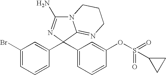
C1(Br)=CC=CC(C2(C3=CC=CC(OS(=O)(=O)C4CC4)=C3)C3=NCCCN3C(N)=N2)=C1
